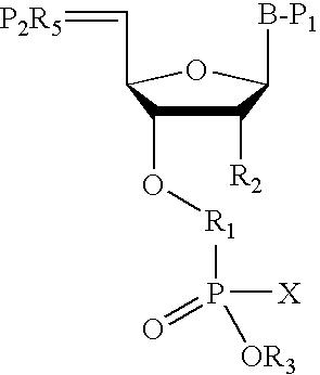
C1([R2])C(O[R1]P([X])(=O)[OR3])C(C=[P2R5])OC1[B-P1]
